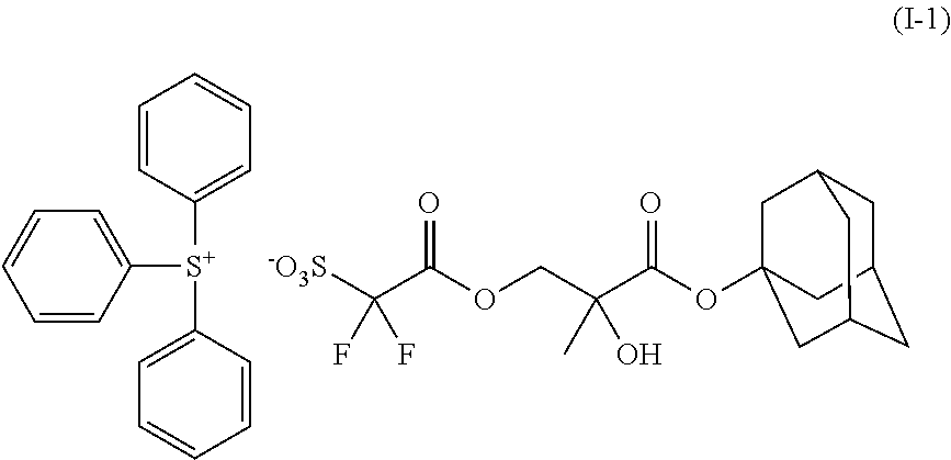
C1=CC([S+](C2=CC=CC=C2)C2=CC=CC=C2)=CC=C1.[-O3S]C(C(OCC(C(OC12CC3CC(CC(C1)C3)C2)=O)(C)O)=O)(F)F
